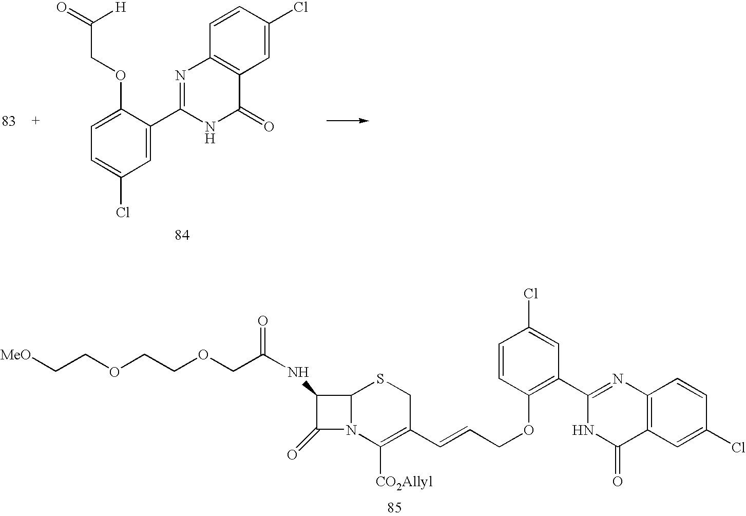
C1=C(Cl)C=C(C2=NC3=C(C(=O)N2)C=C(Cl)C=C3)C(OCC(=O)[H])=C1.C1(NC(COCCOCC[MeO])=O)C(=O)N2C1SCC(C=CCOC1=C(C3=NC4=C(C(=O)N3)C=C(Cl)C=C4)C=C(Cl)C=C1)=C2[CO2Allyl]
